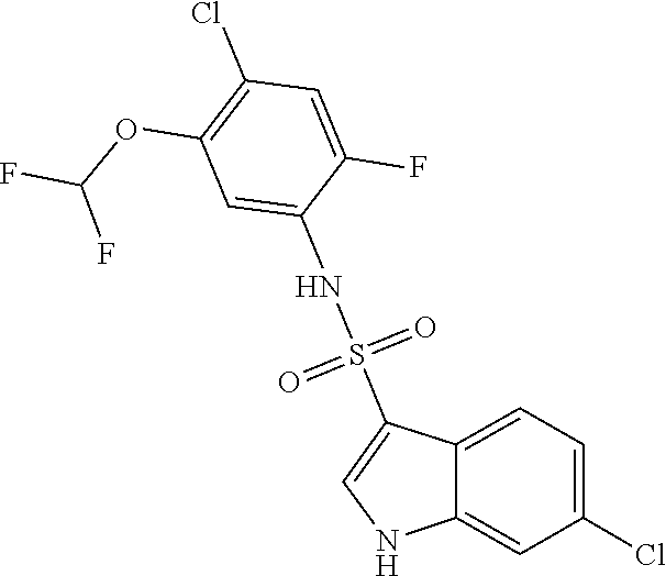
O=S(=O)(NC1=CC(OC(F)F)=C(Cl)C=C1F)C1=CNC2=CC(Cl)=CC=C12
